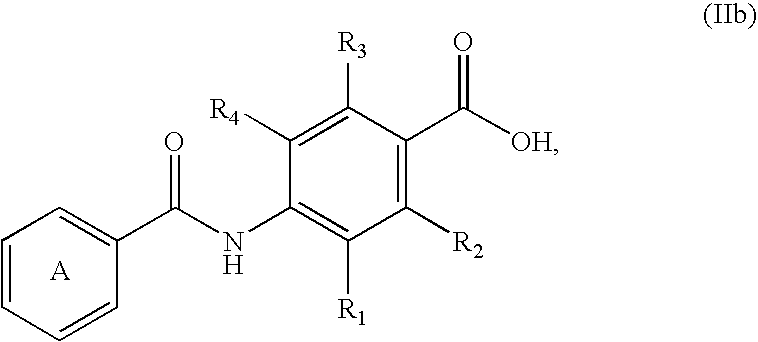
C1=CC=CC(C(NC2=C([R1])C([R2])=C(C([OH])=O)C([R3])=C2[R4])=O)=C1
